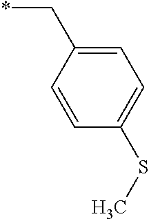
*CC1=CC=C(SC)C=C1
